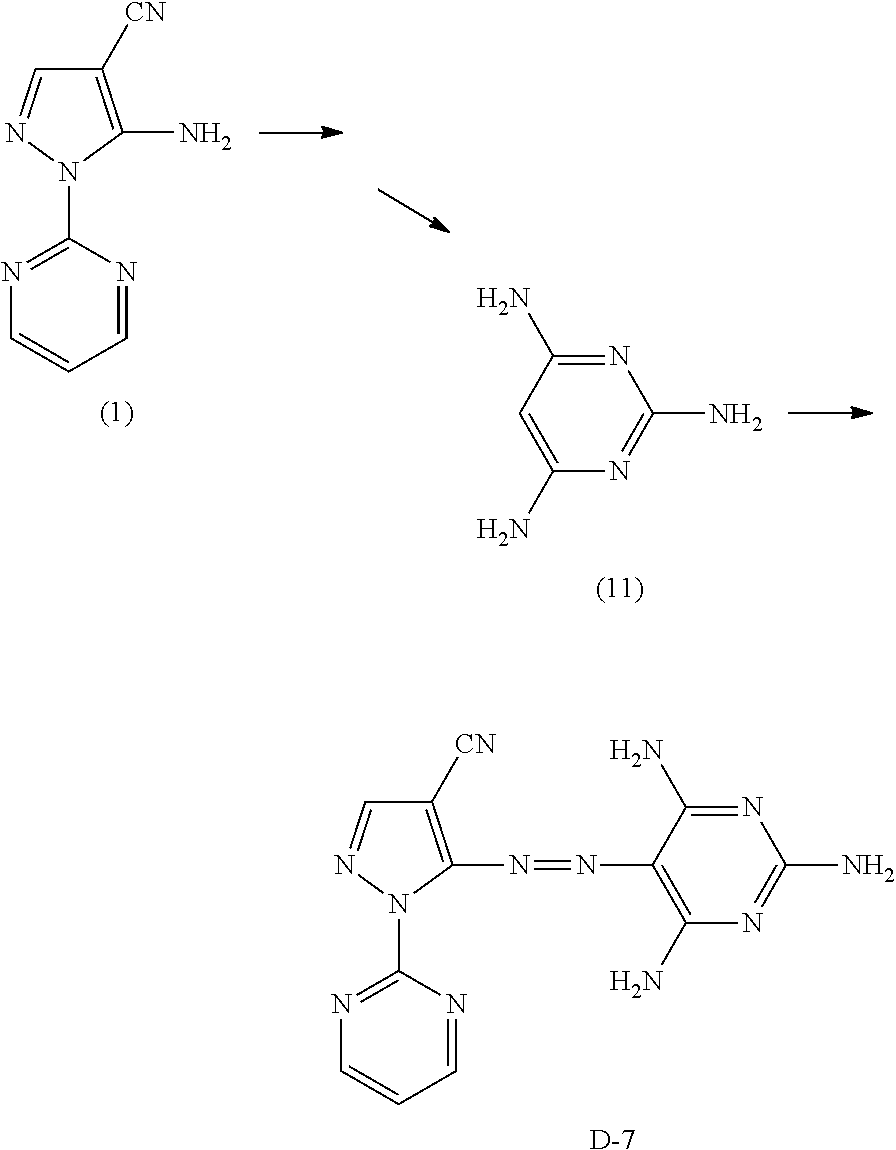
C1([CN])=C(N)N(C2=NC=CC=N2)N=C1.N1=C(N)C=C(N)N=C1N.C1([CN])=C(N=NC2=C(N)N=C(N)N=C2N)N(C2=NC=CC=N2)N=C1.[D]
